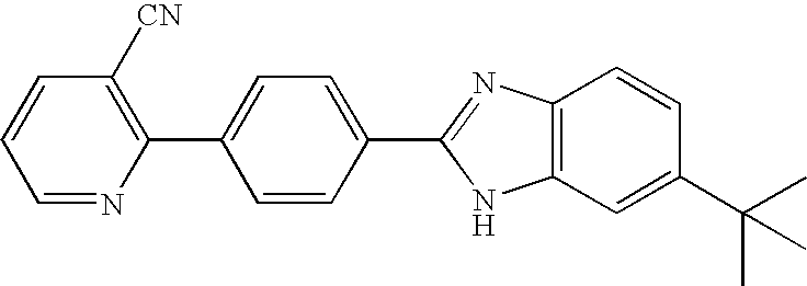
C1=NC(C2=CC=C(C3=NC4=C(N3)C=C(C(C)(C)C)C=C4)C=C2)=C([CN])C=C1
